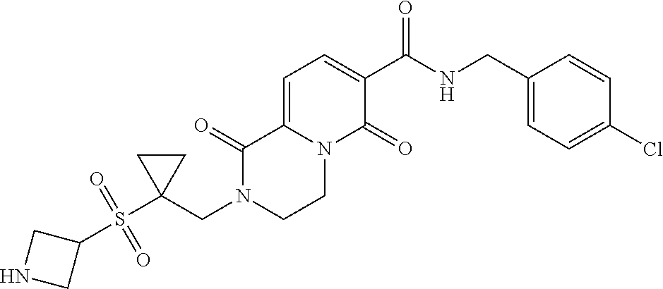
C1(C(NCC2=CC=C(Cl)C=C2)=O)=CC=C2N(C1=O)CCN(CC1(S(C3CNC3)(=O)=O)CC1)C2=O
